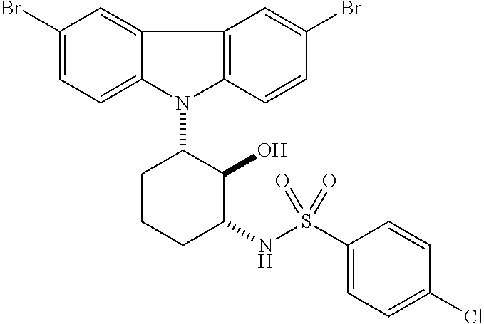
N1(C2CCCC(NS(C3=CC=C(Cl)C=C3)(=O)=O)C2O)C2=C(C3=CC(Br)=CC=C13)C=C(Br)C=C2
